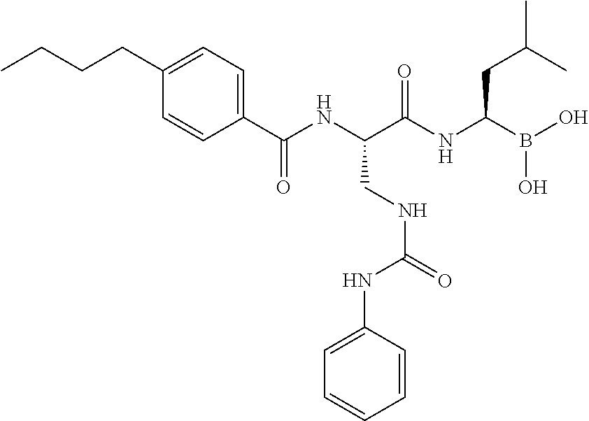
C1(C(NC(C(NC(B(O)O)CC(C)C)=O)CNC(=O)NC2=CC=CC=C2)=O)=CC=C(CCCC)C=C1
